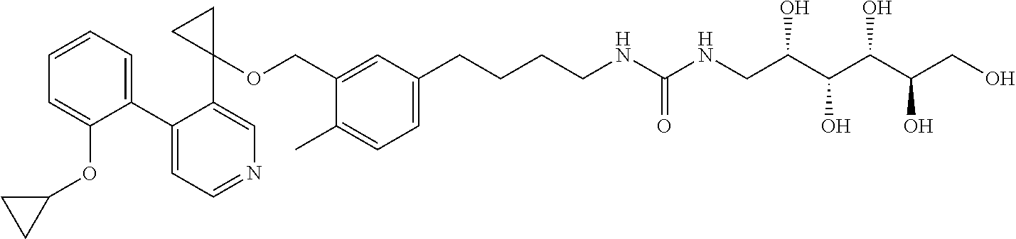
C1(C2=CC=CC=C2OC2CC2)=CC=NC=C1C1(OCC2=CC(CCCCNC(NCC(C(C(C(CO)O)O)O)O)=O)=CC=C2C)CC1
